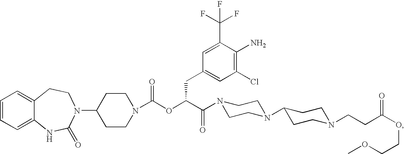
C1=CC=C2C(=C1)CCN(C1CCN(C(OC(C(=O)N3CCN(C4CCN(CCC(OCCOC)=O)CC4)CC3)CC3=CC(Cl)=C(N)C(C(F)(F)F)=C3)=O)CC1)C(=O)N2
